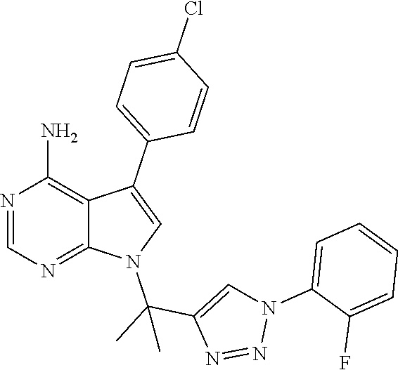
N1=CN=C2C(=C1N)C(C1=CC=C(Cl)C=C1)=CN2C(C)(C1=CN(C2=CC=CC=C2F)N=N1)C
